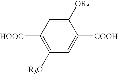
[HOOC]C1=C([R5O])C=C([COOH])C([OR5])=C1
